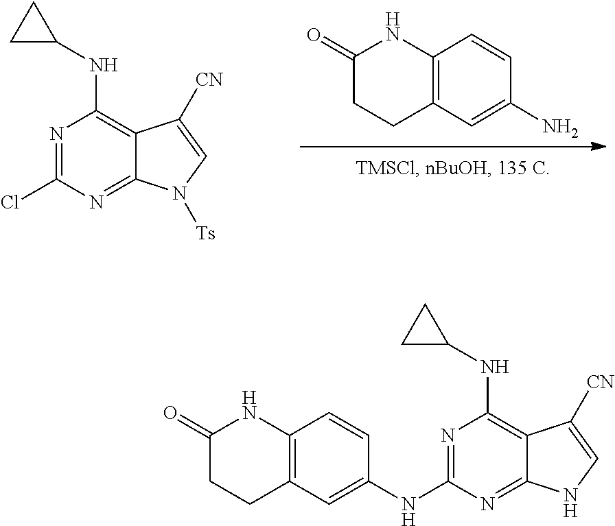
N1=C(Cl)N=C2C(=C1NC1CC1)C([CN])=CN2[Ts].C12=C(C=C(N)C=C1)CCC(=O)N2.C12=C(C=C(NC3=NC(NC4CC4)=C4C(=N3)NC=C4[CN])C=C1)CCC(=O)N2
